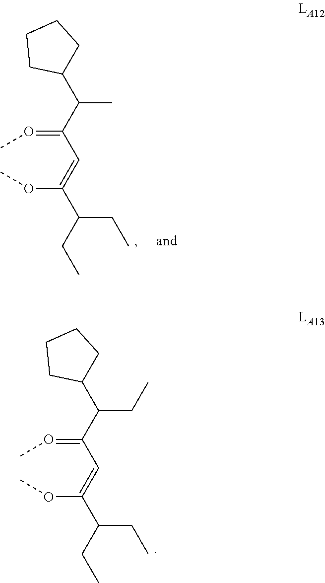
C(=OC)(C=C(OC)C(CC)CC)C(CC)C1CCCC1.C(=OC)(C=C(OC)C(CC)CC)C(C)C1CCCC1
